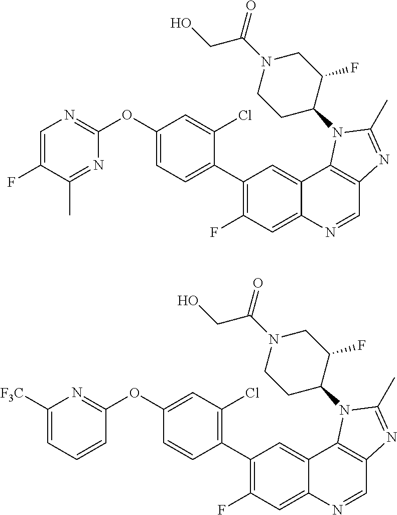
C1=C(F)C(C)=NC(OC2=CC=C(C3=C(F)C=C4C(=C3)C3=C(C=N4)N=C(C)N3C3CCN(C(=O)CO)CC3F)C(Cl)=C2)=N1.C1([F3C])=CC=CC(OC2=CC(Cl)=C(C3=C(F)C=C4C(=C3)C3=C(C=N4)N=C(C)N3C3CCN(C(=O)CO)CC3F)C=C2)=N1
